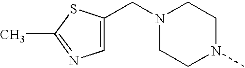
N1(CC2=CN=C(C)S2)CCN(C)CC1
